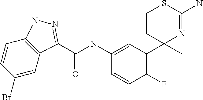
C1=C(NC(=O)C2=NNC3=C2C=C(Br)C=C3)C=CC(F)=C1C1(C)N=C(N)SCC1
